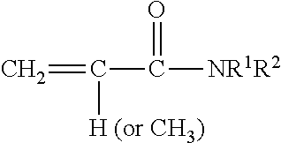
C=C([H (or CH3)])C(=O)[NR1R2]
